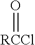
[RCCl]=O
